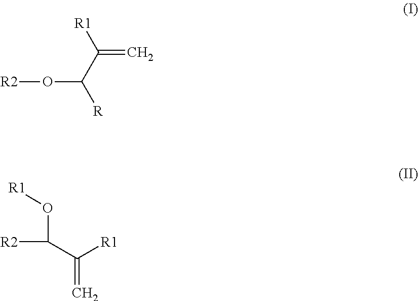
[R2]OC([R])C([R1])=C.[R2]C(C([R1])=C)O[R1]
